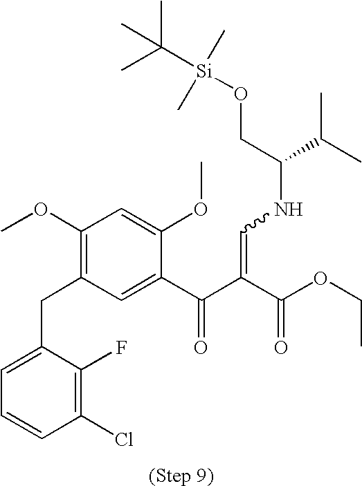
C1(OC)=C(CC2=CC=CC(Cl)=C2F)C=C(C(C(C(OCC)=O)=CNC(C(C)C)CO[Si](C)(C)C(C)(C)C)=O)C(OC)=C1
